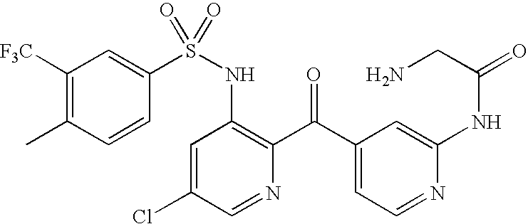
S(NC1=C(C(C2=CC=NC(NC(=O)CN)=C2)=O)N=CC(Cl)=C1)(=O)(=O)C1=CC([F3C])=C(C)C=C1
